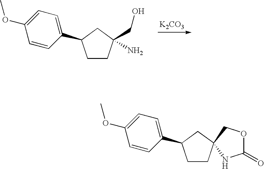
[K2CO3].C1CC(CO)(N)CC1C1=CC=C(OC)C=C1.C1CC2(CC1C1=CC=C(OC)C=C1)COC(=O)N2
